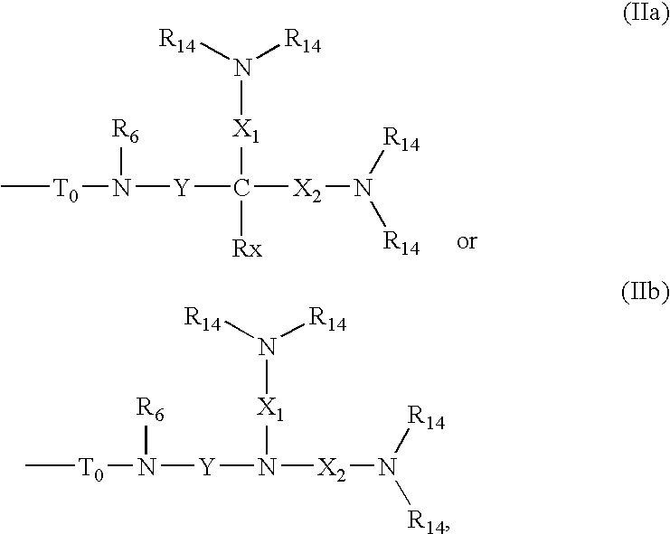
C[T0]N([Y]C([X2]N([R14])[R14])([Rx])[X1]N([R14])[R14])[R6].C[T0]N([Y]N([X2]N([R14])[R14])[X1]N([R14])[R14])[R6]
